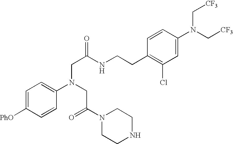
C1=C([PhO])C=CC(N(CC(=O)N2CCNCC2)CC(=O)NCCC2=C(Cl)C=C(N(C[CF3])C[CF3])C=C2)=C1
